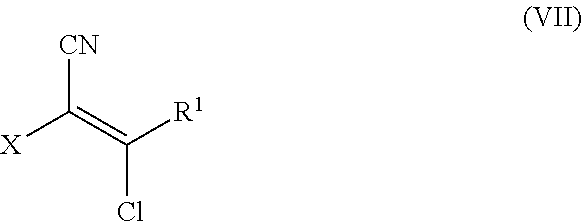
[CN]C([X])=C([R1])Cl
